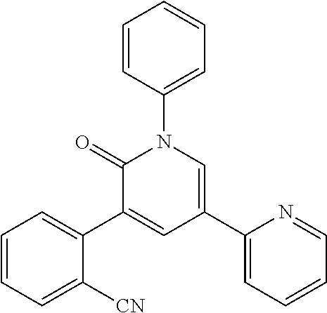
C1=CC(N2C(=O)C(C3=CC=CC=C3[CN])=CC(C3=CC=CC=N3)=C2)=CC=C1
